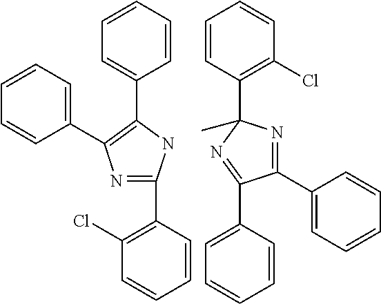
C1=CC=CC=C1C1=C(C2=CC=CC=C2)N=C(C2=C(Cl)C=CC=C2)N1.C1=CC=CC(Cl)=C1C1(C)N=C(C2=CC=CC=C2)C(C2=CC=CC=C2)=N1
